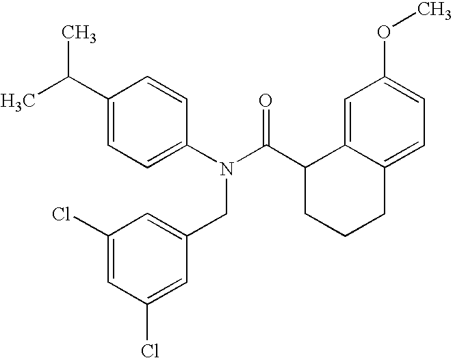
C1(C(C)C)=CC=C(N(C(C2CCCC3=CC=C(OC)C=C23)=O)CC2=CC(Cl)=CC(Cl)=C2)C=C1
